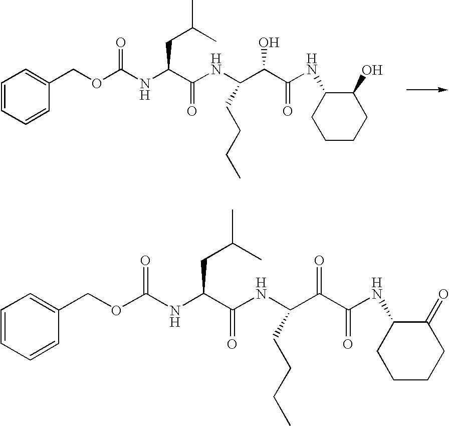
C1(COC(NC(C(NC(CCCC)C(C(=O)NC2C(O)CCCC2)O)=O)CC(C)C)=O)=CC=CC=C1.O(C(NC(C(NC(CCCC)C(C(=O)NC1C(=O)CCCC1)=O)=O)CC(C)C)=O)CC1=CC=CC=C1
